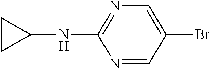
N1=CC(Br)=CN=C1NC1CC1
